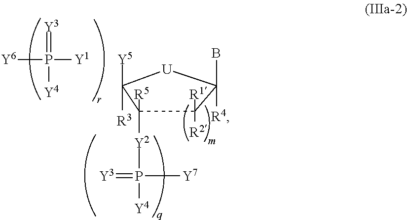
[Y1]P(=[Y3])([Y4])[Y6].C1([R2])([R1])C([R4])(B)[U]C([Y5])([R3])C1([Y2]P(=[Y3])([Y4])[Y7])[R5]
